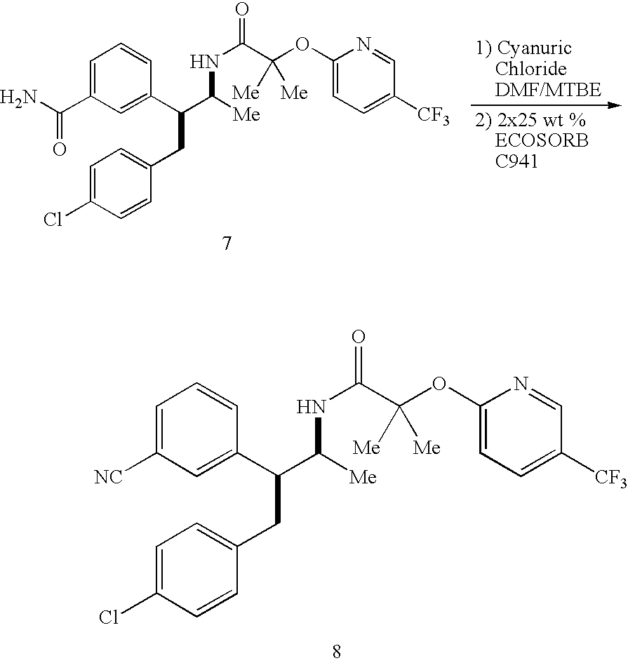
C1=C([NC])C=C(C(C([Me])NC(C(OC2=CC=C([CF3])C=N2)([Me])[Me])=O)CC2=CC=C(Cl)C=C2)C=C1.C1=C(C(N)=O)C=C(C(C([Me])NC(C(OC2=CC=C([CF3])C=N2)([Me])[Me])=O)CC2=CC=C(Cl)C=C2)C=C1
